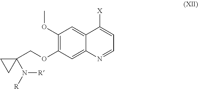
C1(OC)=C(OCC2(N([R])[R])CC2)C=C2C(=C1)C([X])=CC=N2
